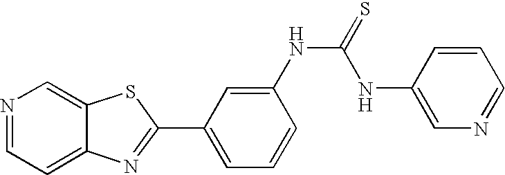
C12=CC=NC=C1SC(C1=CC=CC(NC(NC3=CN=CC=C3)=S)=C1)=N2
